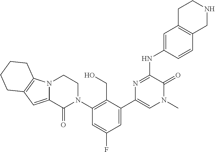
N(C1=NC(C2=CC(F)=CC(N3CCN4C(=CC5=C4CCCC5)C3=O)=C2CO)=CN(C)C1=O)C1=CC2=C(C=C1)CNCC2
